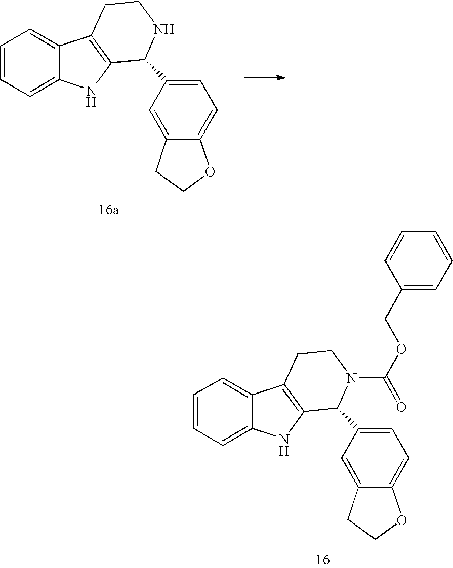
C1=CC=C2C(=C1)C1=C(N2)C(C2=CC=C3C(=C2)CCO3)NCC1.C1=CC=C2C(=C1)C1=C(N2)C(C2=CC=C3C(=C2)CCO3)N(C(=O)OCC2=CC=CC=C2)CC1
